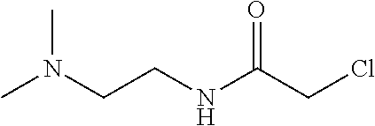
CN(CCNC(CCl)=O)C
